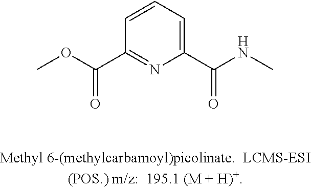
COC(C1=NC(C(NC)=O)=CC=C1)=O
